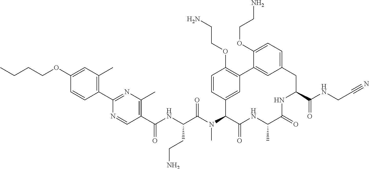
C1(C(NC(C(N(C2C(=O)NC(C)C(=O)NC(C(=O)NCC#N)CC3=CC=C(OCCN)C(=C3)C3=C(OCCN)C=CC2=C3)C)=O)CCN)=O)=C(C)N=C(C2=C(C)C=C(OCCCC)C=C2)N=C1
